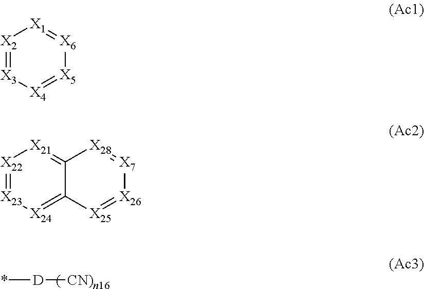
[D]([CN)n16])*.[X2]1=[X3][X4]=[X5][X6]=[X1]1.[X22]1=[X23][X24]=C2C(=[X21]1)[X28]=[X7][X26]=[X25]2
